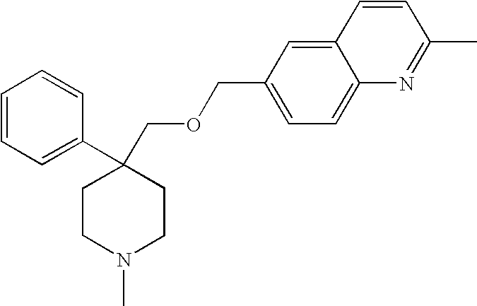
C1=CC=C(C2(COCC3=CC=C4C(=C3)C=CC(C)=N4)CCN(C)CC2)C=C1
